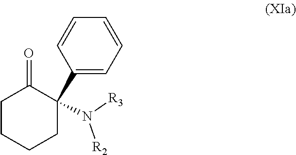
N([R3])([R2])C1(C2=CC=CC=C2)C(=O)CCCC1
